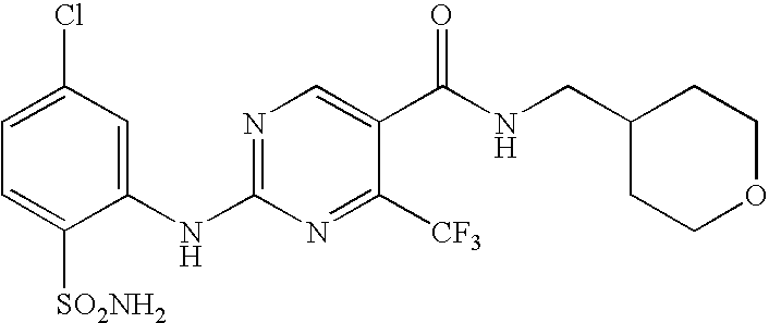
C1(NC2=NC=C(C(NCC3CCOCC3)=O)C([CF3])=N2)=CC(Cl)=CC=C1[SO2NH2]
